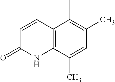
C12=C(C(C)=CC(C)=C1C)NC(=O)C=C2
